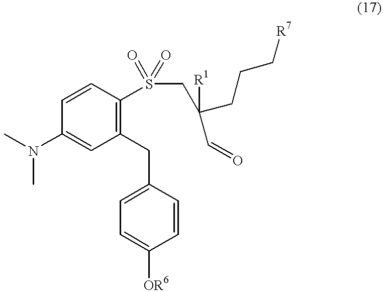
C1(N(C)C)=CC(CC2=CC=C([OR6])C=C2)=C(S(CC(C=O)([R1])CCC[R7])(=O)=O)C=C1
